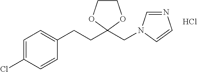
C1=C(Cl)C=CC(CCC2(CN3C=NC=C3)OCCO2)=C1.Cl
